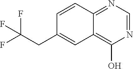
C12=NC=NC(O)=C1C=C(CC(F)(F)F)C=C2
